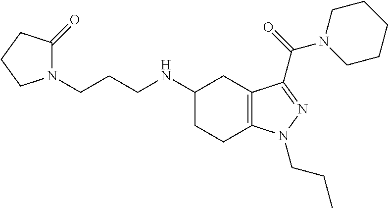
C(CN1C(=O)CCC1)CNC1CC2=C(CC1)N(CCC)N=C2C(N1CCCCC1)=O
